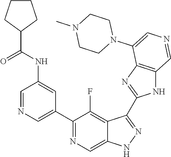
C1(C2=CN=CC(NC(C3CCCC3)=O)=C2)=NC=C2C(=C1F)C(C1=NC3=C(N1)C=NC=C3N1CCN(C)CC1)=NN2
